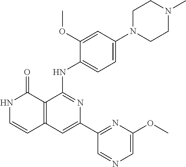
C1=C(OC)C(NC2=NC(C3=NC(OC)=CN=C3)=CC3=C2C(=O)NC=C3)=CC=C1N1CCN(C)CC1
